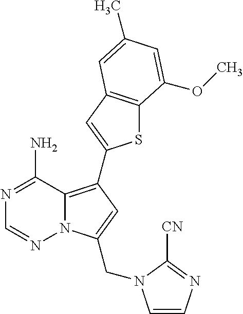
C12=C(C3=CC4=C(S3)C(OC)=CC(C)=C4)C=C(CN3C=CN=C3[CN])N1N=CN=C2N
